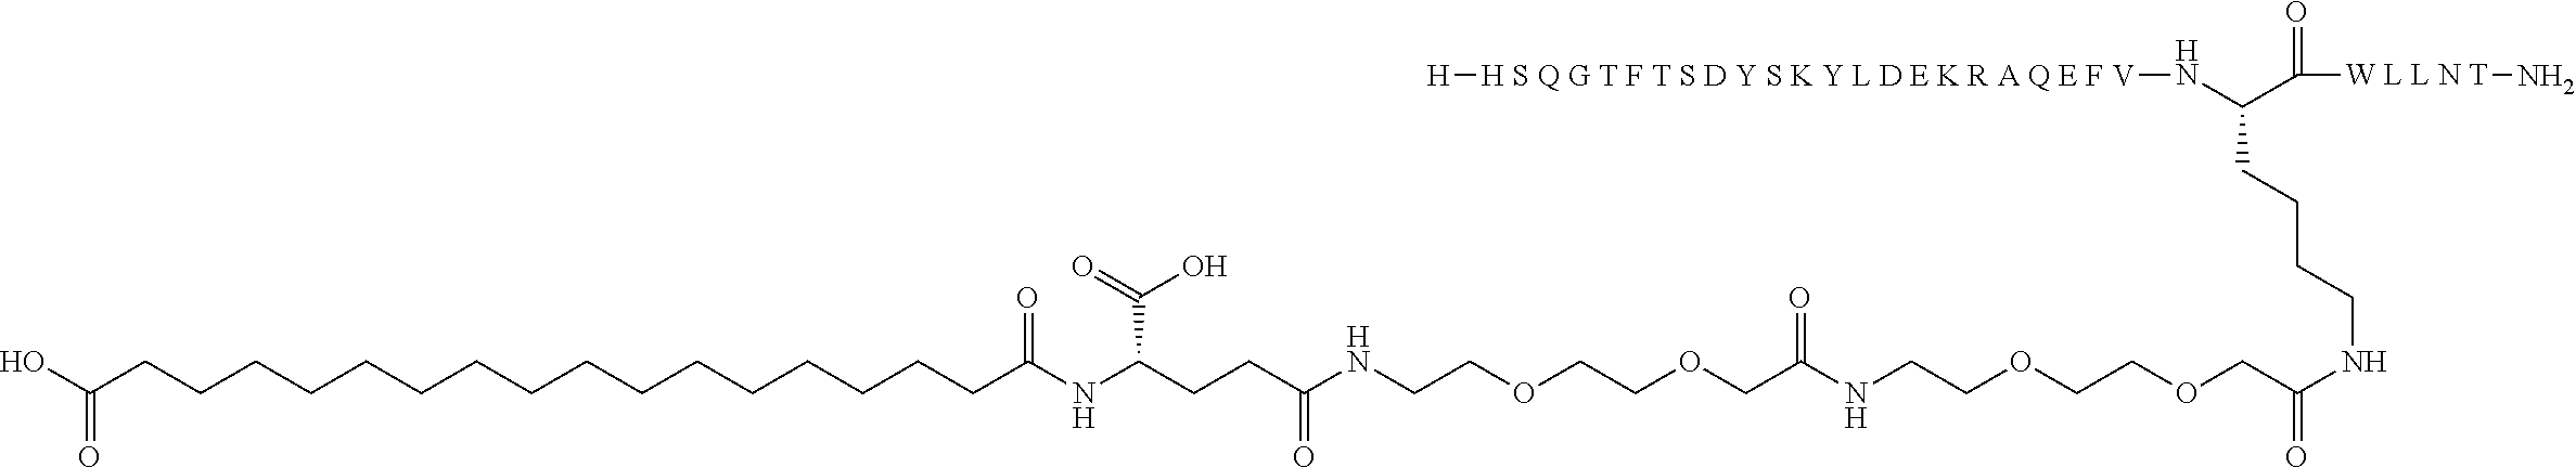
C(NC(COCCOCCNC(COCCOCCNC(CCC(NC(CCCCCCCCCCCCCCCCC(O)=O)=O)C(O)=O)=O)=O)=O)CCCC(N[H S Q G T F T S D Y S K Y L D E K R A Q E F V][H])C([W L L N T]N)=O
